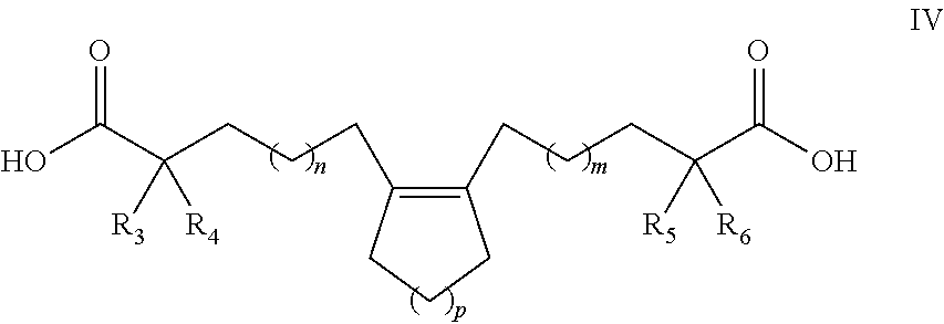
C(C(CCCC1=C(CCCC(C(O)=O)([R5])[R6])CCC1)([R3])[R4])(O)=O
